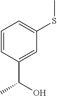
C1=CC(C(O)C)=CC(SC)=C1
